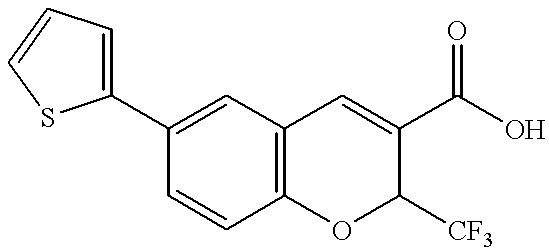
C1=C(C2=CC=CS2)C=CC2=C1C=C(C(O)=O)C([CF3])O2
